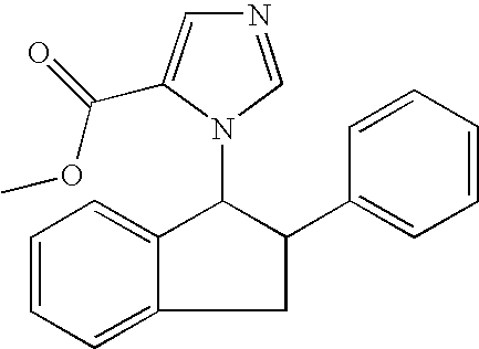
C1=CC=C2C(=C1)C(N1C=NC=C1C(=O)OC)C(C1=CC=CC=C1)C2
